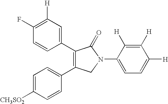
[CH3SO2]C1=CC=C(C2=C(C3=CC([H])=C(F)C=C3)C(=O)N(C3=CC=C([H])C([H])=C3[H])C2)C=C1
